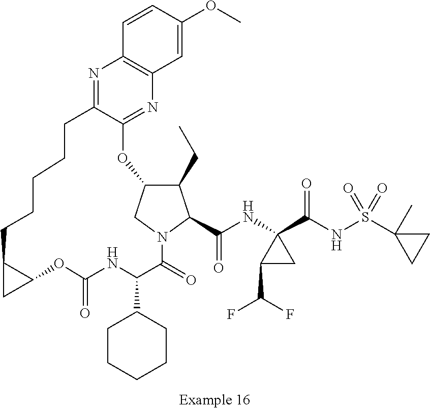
N1=C2C(=NC3=C1C=CC(OC)=C3)OC1C(CC)C(C(=O)NC3(C(NS(C4(C)CC4)(=O)=O)=O)C(C(F)F)C3)N(C1)C(=O)C(C1CCCCC1)NC(=O)OC1C(C1)CCCCC2
